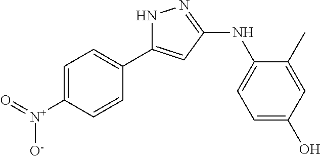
C1=C([N+](=O)[O-])C=CC(C2=CC(NC3=CC=C(O)C=C3C)=NN2)=C1
